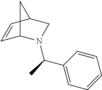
C1=CC2CN(C(C)C3=CC=CC=C3)C1C2
